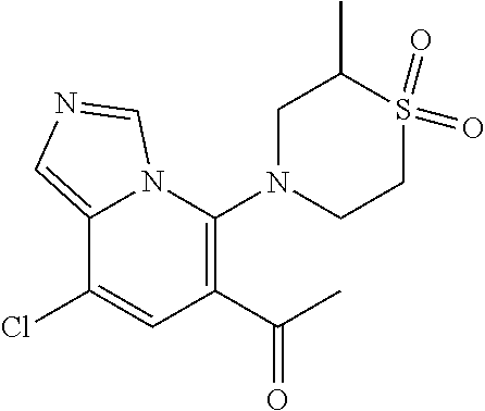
C1(C(C)=O)=C(N2CCS(=O)(=O)C(C)C2)N2C(=CN=C2)C(Cl)=C1
